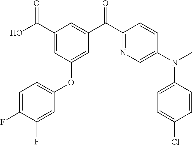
C1(C(O)=O)=CC(OC2=CC=C(F)C(F)=C2)=CC(C(C2=NC=C(N(C)C3=CC=C(Cl)C=C3)C=C2)=O)=C1
